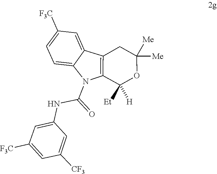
C1([Et])([H])OC([Me])([Me])CC2=C1N(C(NC1=CC([F3C])=CC([CF3])=C1)=O)C1=CC=C([F3C])C=C21
